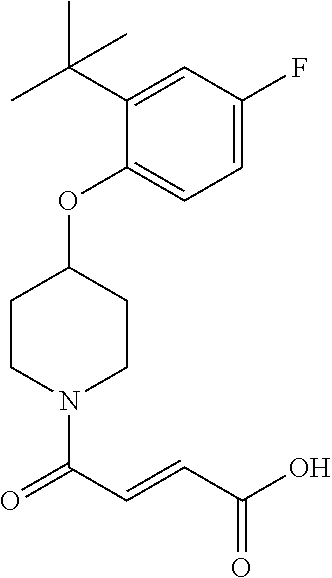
C1(OC2CCN(C(C=CC(O)=O)=O)CC2)=CC=C(F)C=C1C(C)(C)C
